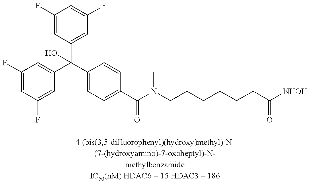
C1(F)=CC(F)=CC(C(C2=CC=C(C(N(CCCCCCC([NHOH])=O)C)=O)C=C2)(C2=CC(F)=CC(F)=C2)O)=C1
